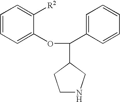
C1NCC(C(C2=CC=CC=C2)OC2=CC=CC=C2[R2])C1
